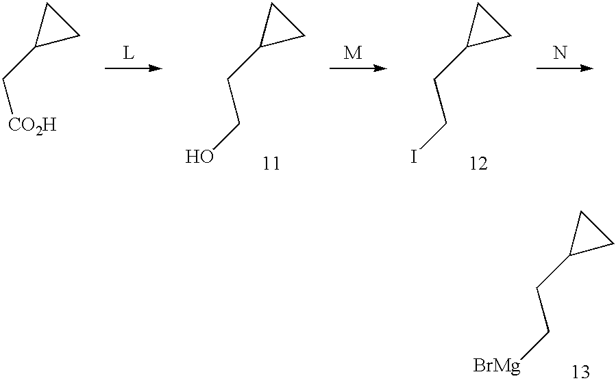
C1(C[CO2H])CC1.C1(CCO)CC1.[M].C1(CCI)CC1.N.C1(CC[BrMg])CC1
